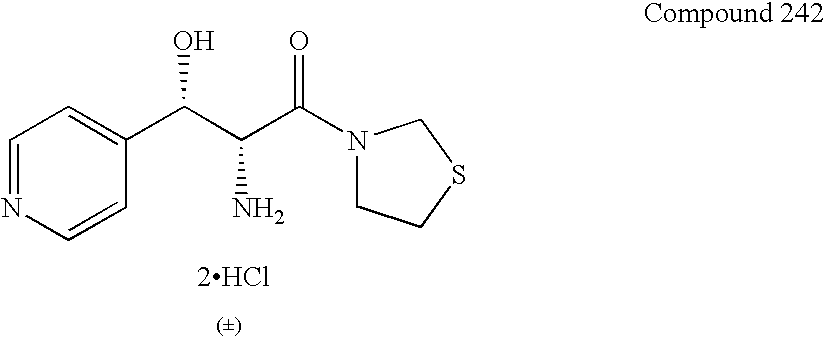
C1=NC=CC(C(C(C(=O)N2CCSC2)N)O)=C1.[2HCl]
